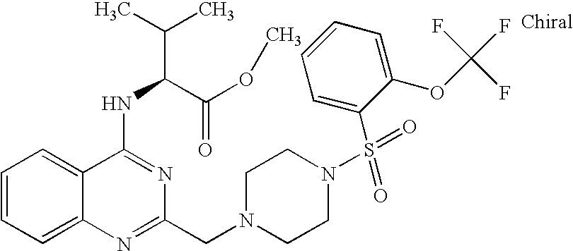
C1=CC=C2C(=C1)C(NC(C(=O)OC)C(C)C)=NC(CN1CCN(S(=O)(C3=CC=CC=C3OC(F)(F)F)=O)CC1)=N2
